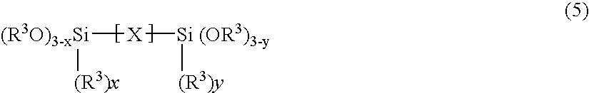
[(R3O)3-xSi]([(R3)x])[X][Si (OR3)3-y][(R3)y]
